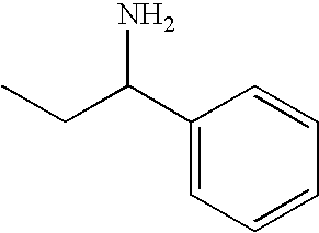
C1(C(CC)N)=CC=CC=C1
